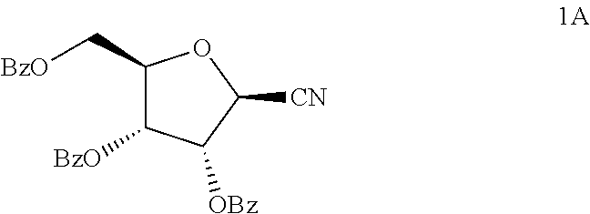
C1(C[BzO])C([BzO])C([OBz])C([CN])O1
